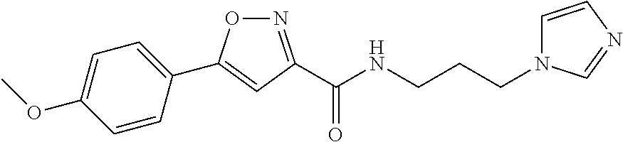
C1(C2=CC(C(NCCCN3C=CN=C3)=O)=NO2)=CC=C(OC)C=C1
